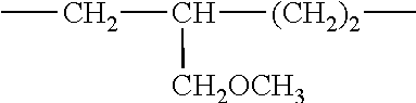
C([CH2OCH3])([(CH2)2]C)CC
